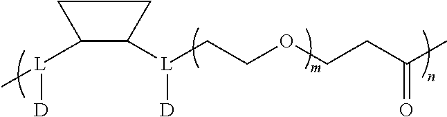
C1([L]([D])C)CCC1[L]([D])CCOCCC(C)=O
